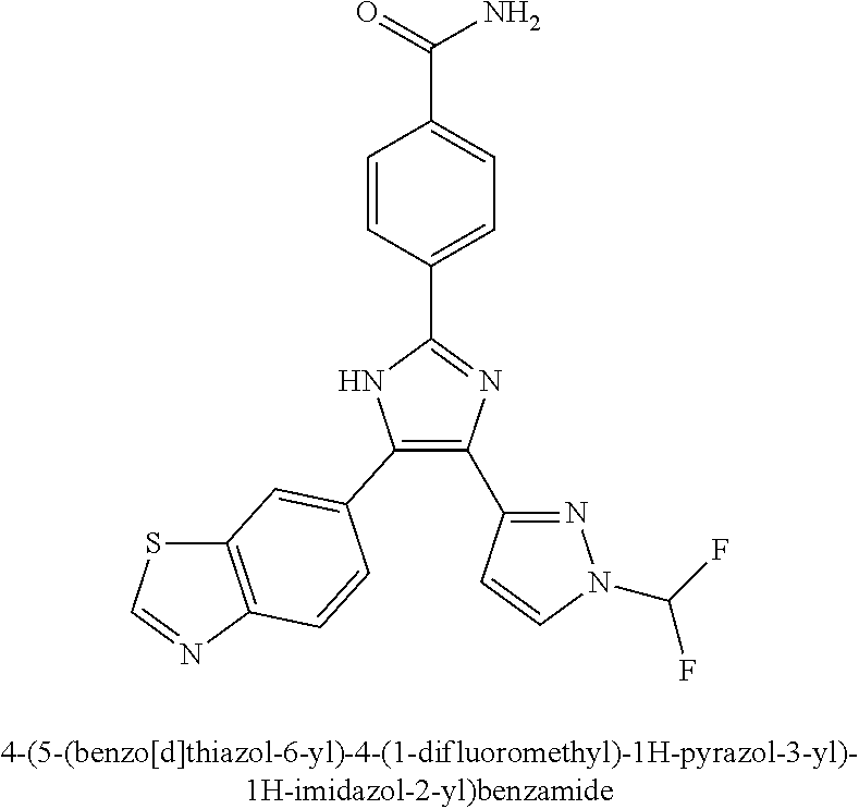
C1(C2=CC3=C(N=CS3)C=C2)=C(C2=NN(C(F)F)C=C2)N=C(C2=CC=C(C(=O)N)C=C2)N1
